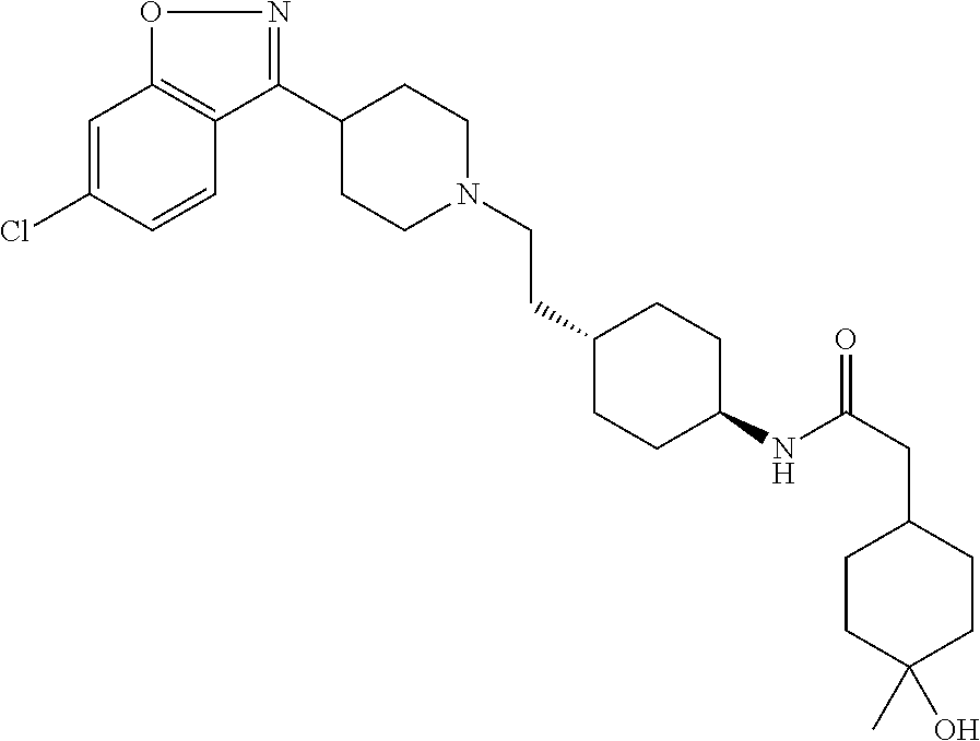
C1=C(Cl)C=CC2=C1ON=C2C1CCN(CCC2CCC(NC(=O)CC3CCC(C)(O)CC3)CC2)CC1
